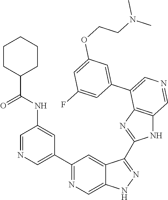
C1(C2=CN=CC(NC(C3CCCCC3)=O)=C2)=NC=C2C(=C1)C(C1=NC3=C(N1)C=NC=C3C1=CC(OCCN(C)C)=CC(F)=C1)=NN2
